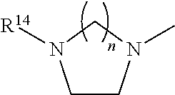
C1CN(C)CN1[R14]
